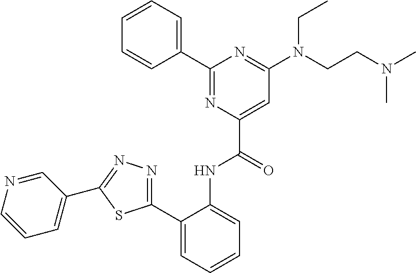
C1(C2=CC=CC=C2NC(C2=CC(N(CCN(C)C)CC)=NC(C3=CC=CC=C3)=N2)=O)=NN=C(C2=CC=CN=C2)S1
